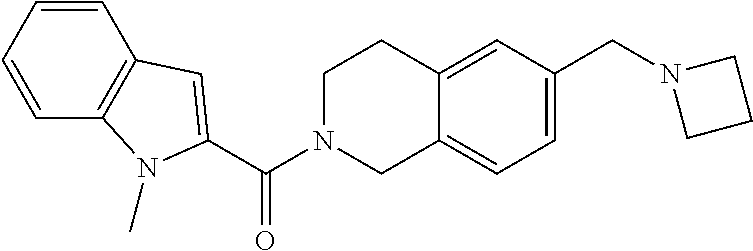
C1=CC=CC2=C1C=C(C(=O)N1CCC3=CC(CN4CCC4)=CC=C3C1)N2C
